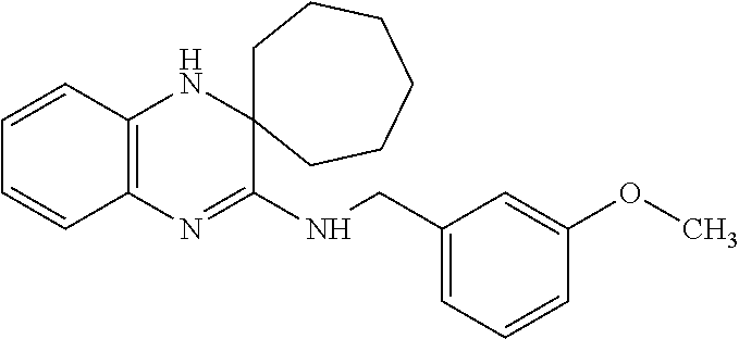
C1=CC2=C(C=C1)N=C(NCC1=CC=CC(OC)=C1)C1(N2)CCCCCC1
